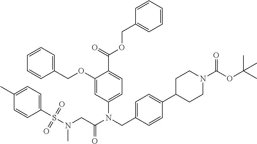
C1(OCC2=CC=CC=C2)=CC(N(CC2=CC=C(C3CCN(C(OC(C)(C)C)=O)CC3)C=C2)C(CN(S(C2=CC=C(C)C=C2)(=O)=O)C)=O)=CC=C1C(=O)OCC1=CC=CC=C1
